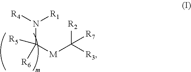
N(C([M]C([R3])([R2])[R7])([R6])[R5])([R4])[R1]
